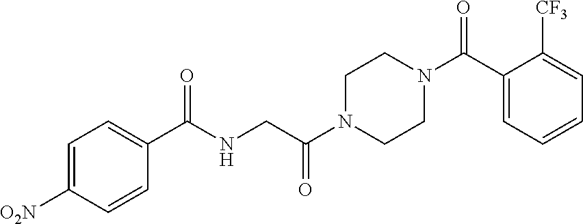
C(NCC(N1CCN(C(C2=CC=CC=C2[CF3])=O)CC1)=O)(=O)C1=CC=C([O2N])C=C1
